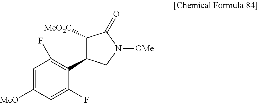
C1([MeO2C])C(C2=C(F)C=C([MeO])C=C2F)CN([OMe])C1=O
